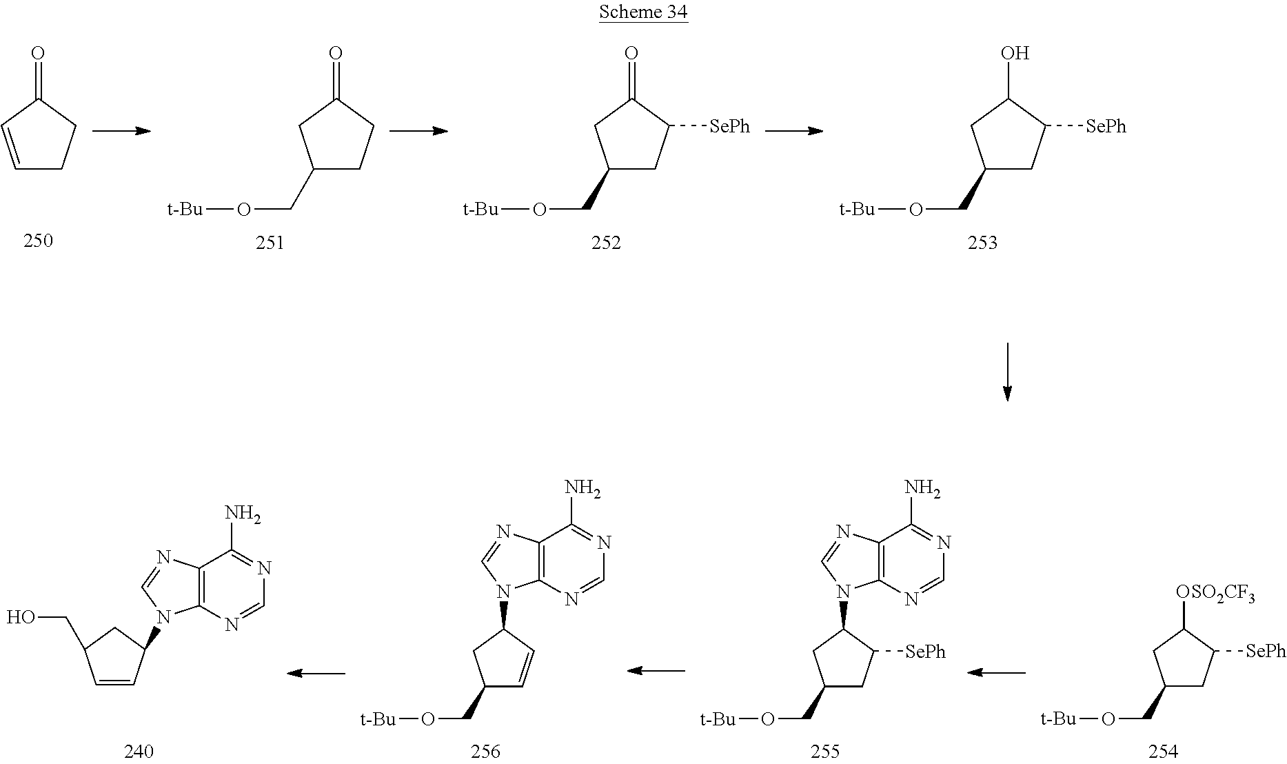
C1=CC(=O)CC1.C1(CO[t-Bu])CCC(=O)C1.C1(CO[t-Bu])CC([SePh])C(=O)C1.C1(CO[t-Bu])CC([SePh])C(O)C1.C1(CO[t-Bu])CC([SePh])C([OSO2CF3])C1.C1(CO[t-Bu])CC([SePh])C(N2C3=C(N=C2)C(N)=NC=N3)C1.C1(CO[t-Bu])C=CC(N2C3=C(N=C2)C(N)=NC=N3)C1.C1=CC(N2C3=C(N=C2)C(N)=NC=N3)CC1CO
